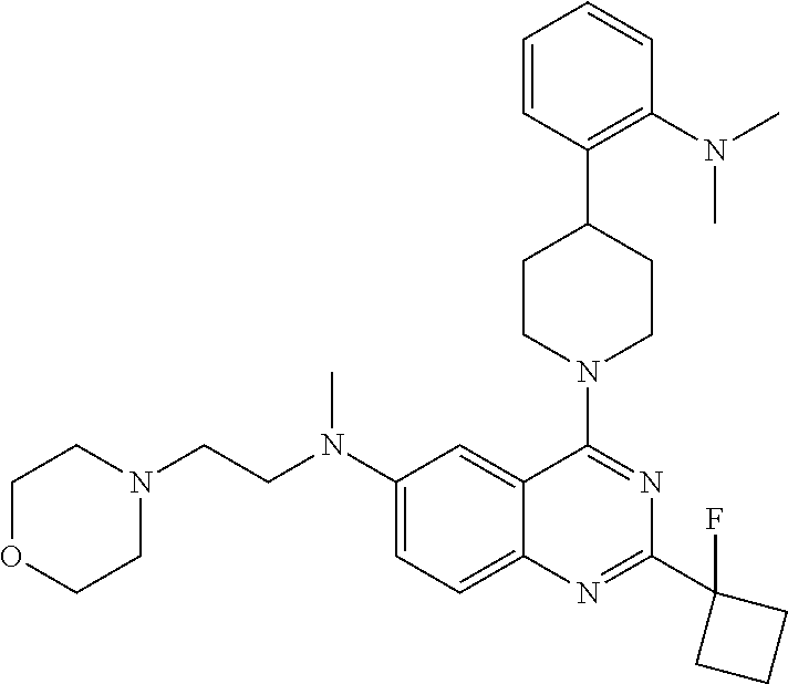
C1=CC(C2CCN(C3=NC(C4(F)CCC4)=NC4=CC=C(N(CCN5CCOCC5)C)C=C34)CC2)=C(N(C)C)C=C1
